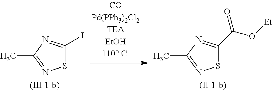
S1C(C(O[Et])=O)=NC(C)=N1.[(II-1-b)].S1C(I)=NC(C)=N1.[(III-1-b)]
